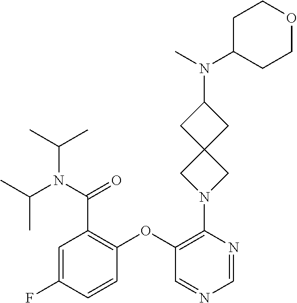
C1=C(F)C=CC(OC2=C(N3CC4(C3)CC(N(C3CCOCC3)C)C4)N=CN=C2)=C1C(=O)N(C(C)C)C(C)C
